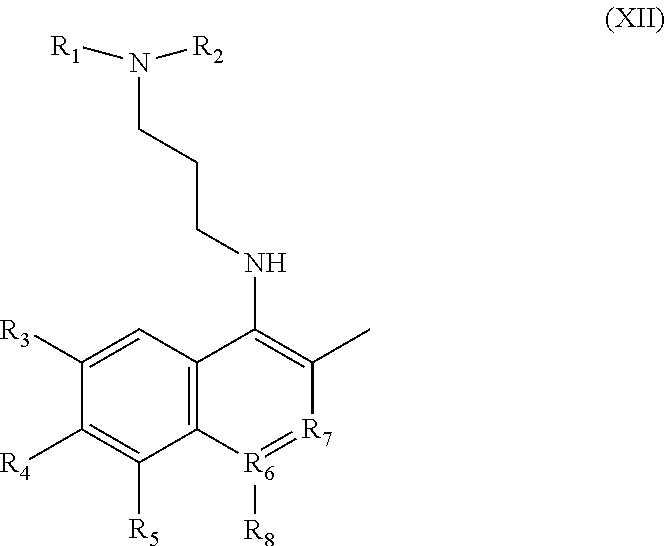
C1([R3])=CC2=C(C([R5])=C1[R4])[R6]([R8])=[R7]C(C)=C2NCCCN([R1])[R2]
